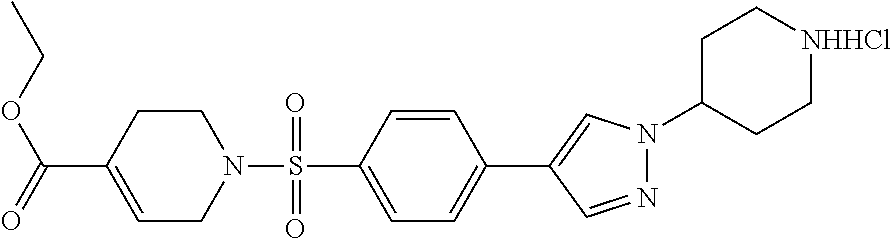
O=C(OCC)C1=CCN(S(C2=CC=C(C3=CN(C4CC[NHHCl]CC4)N=C3)C=C2)(=O)=O)CC1
